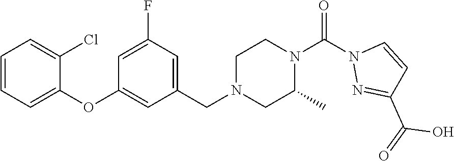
C1=CC=C(OC2=CC(CN3CC(C)N(C(N4N=C(C(=O)O)C=C4)=O)CC3)=CC(F)=C2)C(Cl)=C1
